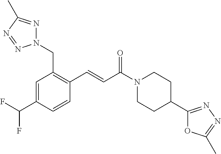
C1=C(C(F)F)C=CC(C=CC(N2CCC(C3=NN=C(C)O3)CC2)=O)=C1CN1N=C(C)N=N1
